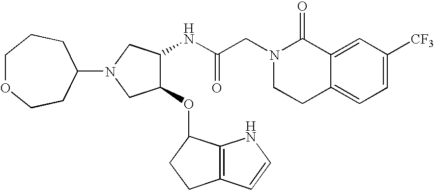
C12=CC([CF3])=CC=C1CCN(CC(NC1C(OC3C4=C(CC3)C=CN4)CN(C3CCOCCC3)C1)=O)C2=O
